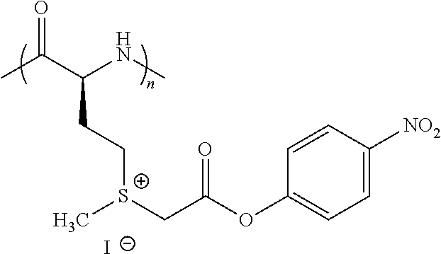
CC(C(NC)CC[S+](CC(OC1=CC=C([NO2])C=C1)=O)C)=O.[I-]
